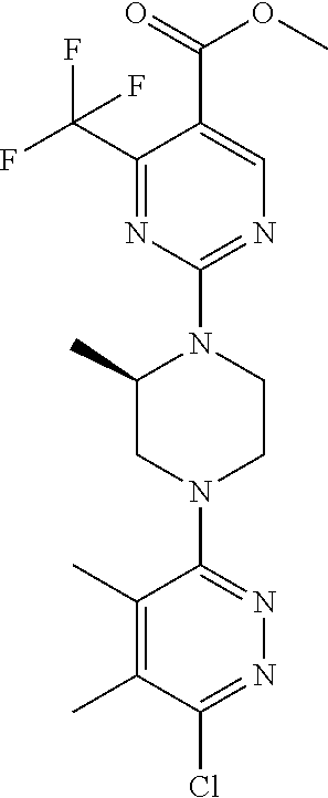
C1(C(F)(F)F)=NC(N2C(C)CN(C3=NN=C(Cl)C(C)=C3C)CC2)=NC=C1C(=O)OC
